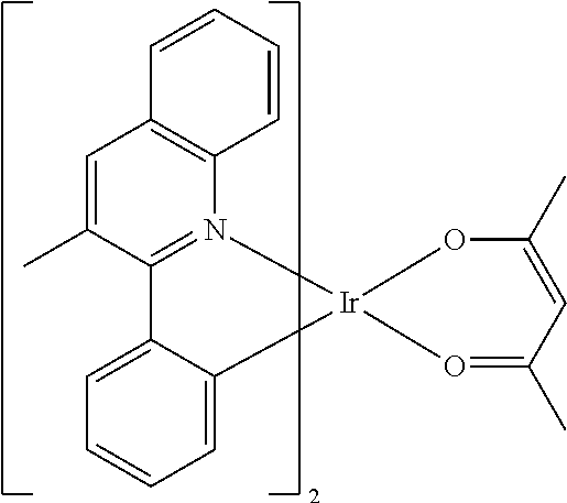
C12=N(C3=C(C=C1C)C=CC=C3)[Ir]1(C3=CC=CC=C23)O=C(C)C=C(C)O1
